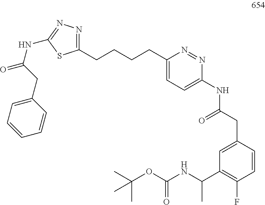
C1(CCCCC2=NN=C(NC(CC3=CC=CC=C3)=O)S2)=CC=C(NC(CC2=CC(C(NC(OC(C)(C)C)=O)C)=C(F)C=C2)=O)N=N1
